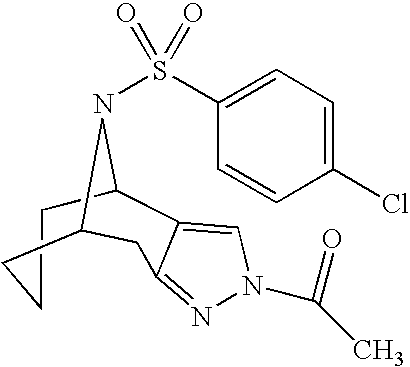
C1CCC2CC3=NN(C(C)=O)C=C3C1N2S(=O)(=O)C1=CC=C(Cl)C=C1
